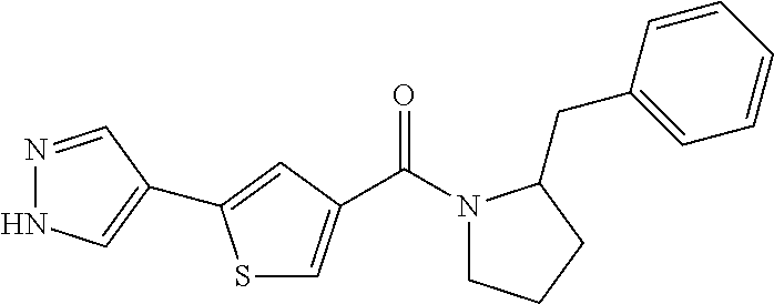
C(N1CCCC1CC1=CC=CC=C1)(=O)C1=CSC(C2=CNN=C2)=C1
